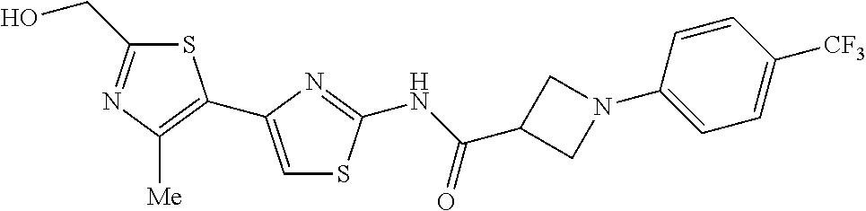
S1C(CO)=NC([Me])=C1C1=CSC(NC(C2CN(C3=CC=C([CF3])C=C3)C2)=O)=N1
